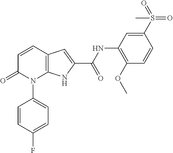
C12=C(C=CC(=O)N1C1=CC=C(F)C=C1)C=C(C(NC1=C(OC)C=CC(S(=O)(=O)C)=C1)=O)N2
